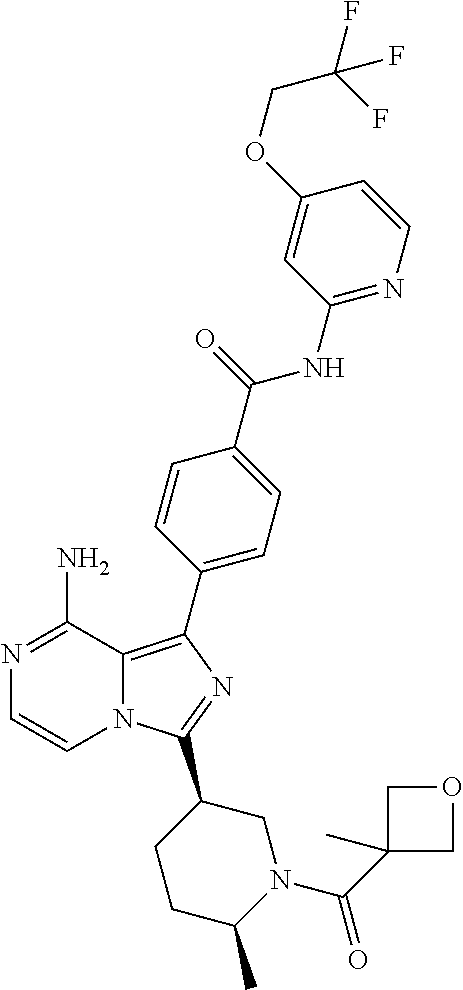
N12C(=C(C3=CC=C(C(=O)NC4=NC=CC(OCC(F)(F)F)=C4)C=C3)N=C1C1CCC(C)N(C(C3(C)COC3)=O)C1)C(N)=NC=C2
